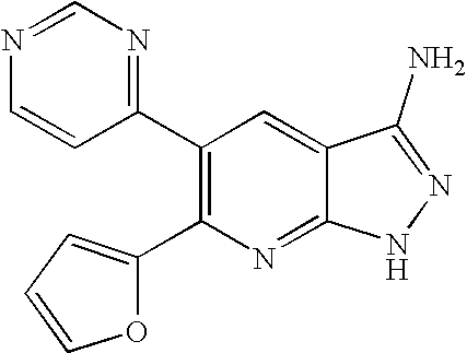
C1(C2=C(C3=NC=NC=C3)C=C3C(=N2)NN=C3N)=CC=CO1
